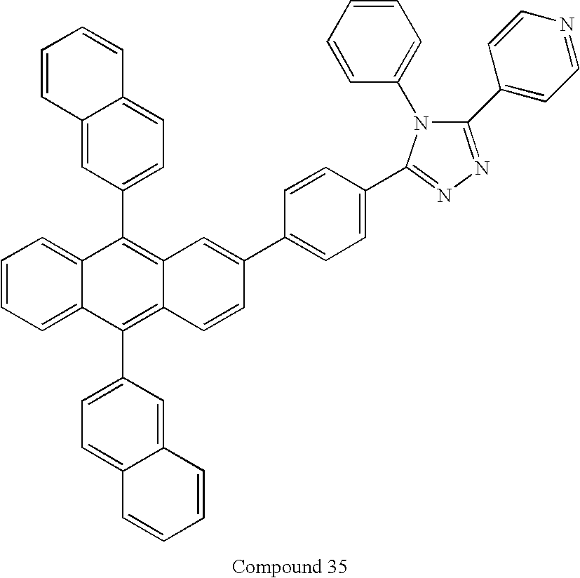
C1(C2=CC=NC=C2)=NN=C(C2=CC=C(C3=CC4=C(C5=CC=C6C(=C5)C=CC=C6)C5=CC=CC=C5C(C5=CC=C6C(=C5)C=CC=C6)=C4C=C3)C=C2)N1C1=CC=CC=C1
